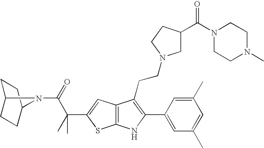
C1C2CCC(C1)N2C(=O)C(C)(C1=CC2=C(S1)NC(C1=CC(C)=CC(C)=C1)=C2CCN1CC(C(N2CCN(C)CC2)=O)CC1)C
